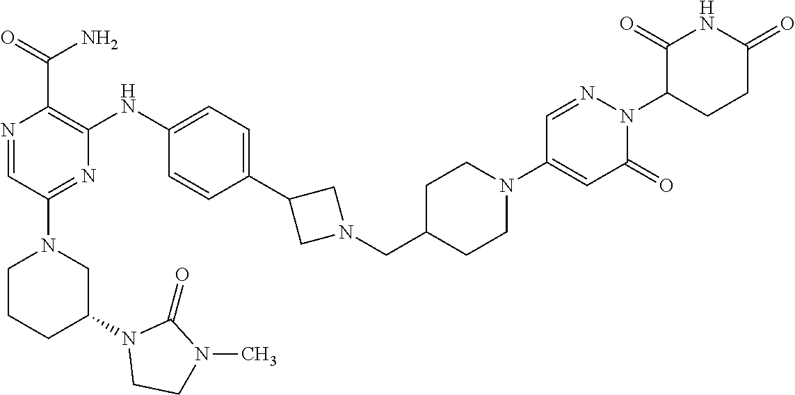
C1CN(C2=NC(NC3=CC=C(C4CN(CC5CCN(C6=CC(=O)N(C7CCC(=O)NC7=O)N=C6)CC5)C4)C=C3)=C(C(=O)N)N=C2)CC(N2CCN(C)C2=O)C1
